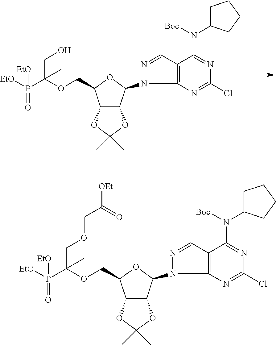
C12C(C(N3N=CC4=C3N=C(Cl)N=C4N(C3CCCC3)[Boc])OC1COC(P(=O)([EtO])[EtO])(CO)C)OC(C)(C)O2.C12C(C(N3N=CC4=C3N=C(Cl)N=C4N(C3CCCC3)[Boc])OC1COC(P([EtO])(=O)[EtO])(C)COCC(=O)[OEt])OC(C)(C)O2
